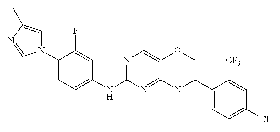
C1(N2C=C(C)N=C2)=CC=C(NC2=NC=C3C(=N2)N(C)C(C2=CC=C(Cl)C=C2[CF3])CO3)C=C1F
